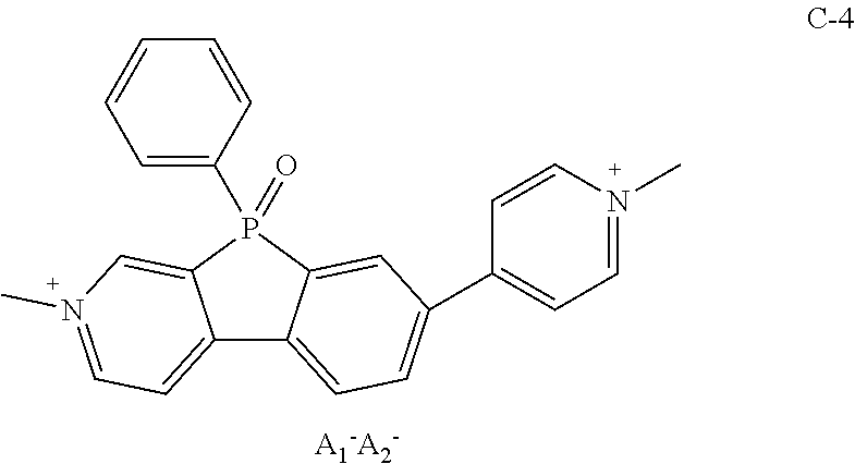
C12=CC=N(C)C=C1P(C1=CC=CC=C1)(=O)C1=CC(C3=CC=N(C)C=C3)=CC=C21
